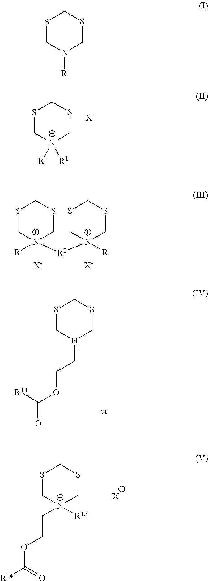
S1CN(CCOC([R14])=O)CSC1.S1C[N+](CCOC([R14])=O)([R15])CSC1.[X].S1C[N+]([R])([R1])CSC1.[X-].S1C[N+]([R])([R2][N+]2([R])CSCSC2)CSC1.[X-].[X-].S1CN([R])CSC1
